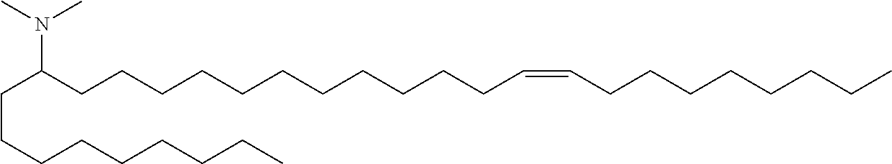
C(C(CCCCCCCCCCCC=CCCCCCCCC)N(C)C)CCCCCCCC
